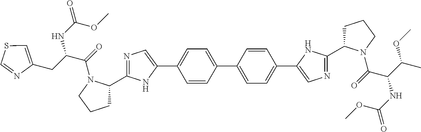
C1=CC(C2=CC=C(C3=CN=C(C4CCCN4C(=O)C(C(C)OC)NC(=O)OC)N3)C=C2)=CC=C1C1=CN=C(C2CCCN2C(=O)C(CC2=CSC=N2)NC(OC)=O)N1
